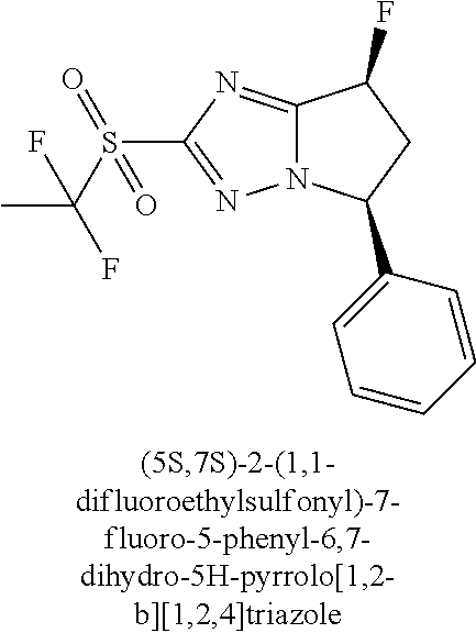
C12=NC(S(C(C)(F)F)(=O)=O)=NN1C(C1=CC=CC=C1)CC2F
